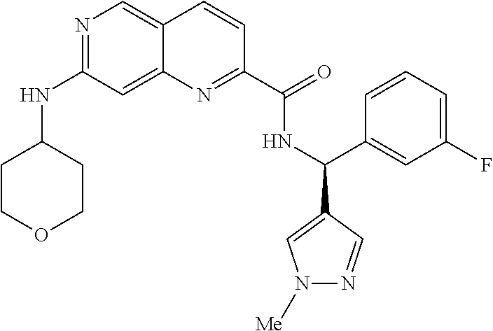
N1=C(NC2CCOCC2)C=C2C(=C1)C=CC(C(=O)NC(C1=CN([Me])N=C1)C1=CC(F)=CC=C1)=N2
